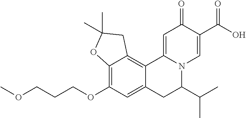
C12=C(OCCCOC)C=C3C(=C1CC(C)(C)O2)C1=CC(=O)C(C(=O)O)=CN1C(C(C)C)C3
